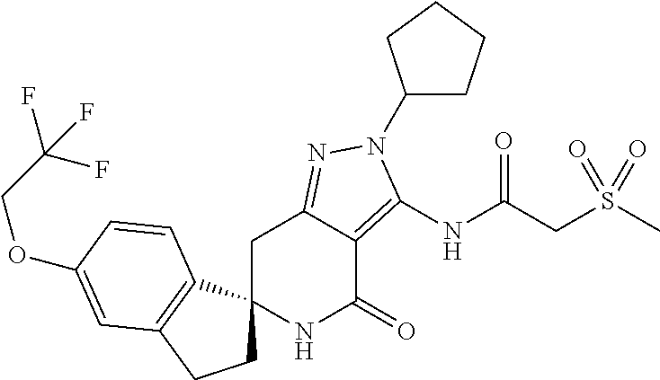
C1C2(C3=C(C1)C=C(OCC(F)(F)F)C=C3)NC(=O)C1=C(NC(CS(C)(=O)=O)=O)N(C3CCCC3)N=C1C2
